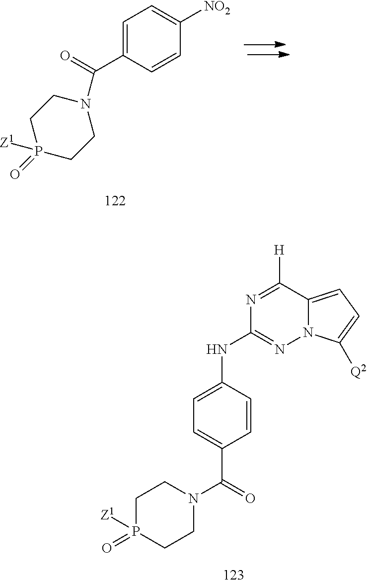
N1=C([H])C2=CC=C([Q2])N2N=C1NC1=CC=C(C(N2CCP(=O)([Z1])CC2)=O)C=C1.C1=C(C(=O)N2CCP(=O)([Z1])CC2)C=CC([NO2])=C1
